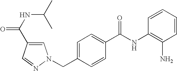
C1=CC=CC(NC(C2=CC=C(CN3C=C(C(NC(C)C)=O)C=N3)C=C2)=O)=C1N
